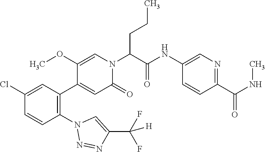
ClC1=CC(C2=CC(=O)N(C(C(NC3=CN=C(C(NC)=O)C=C3)=O)CCC)C=C2OC)=C(N2N=NC(C(F)(F)[H])=C2)C=C1
